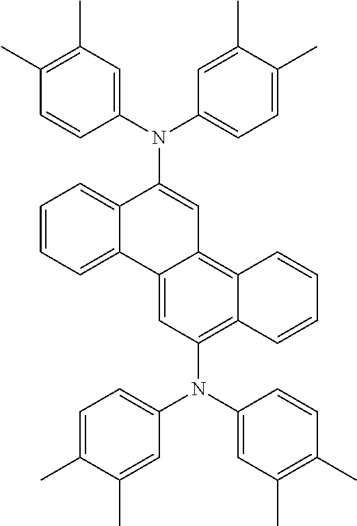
N(C1=CC2=C3C(=C(N(C4=CC(C)=C(C)C=C4)C4=CC=C(C)C(C)=C4)C=C2C2=CC=CC=C12)C=CC=C3)(C1=CC(C)=C(C)C=C1)C1=CC=C(C)C(C)=C1
